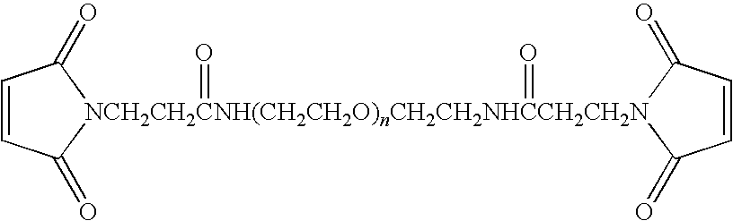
C1=CC(=O)[NCH2CH2CNH(CH2CH2O)nCH2CH2NHCCH2CH2N]2(=O)(=O)(C1=O)C(=O)C=CC2=O
